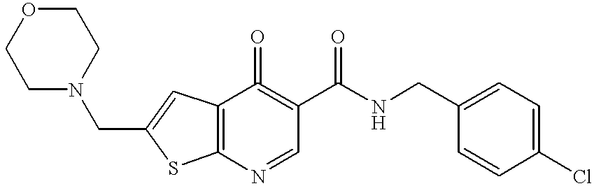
C1(CNC(C2=C(=O)C3=C(N=C2)SC(CN2CCOCC2)=C3)=O)=CC=C(Cl)C=C1
